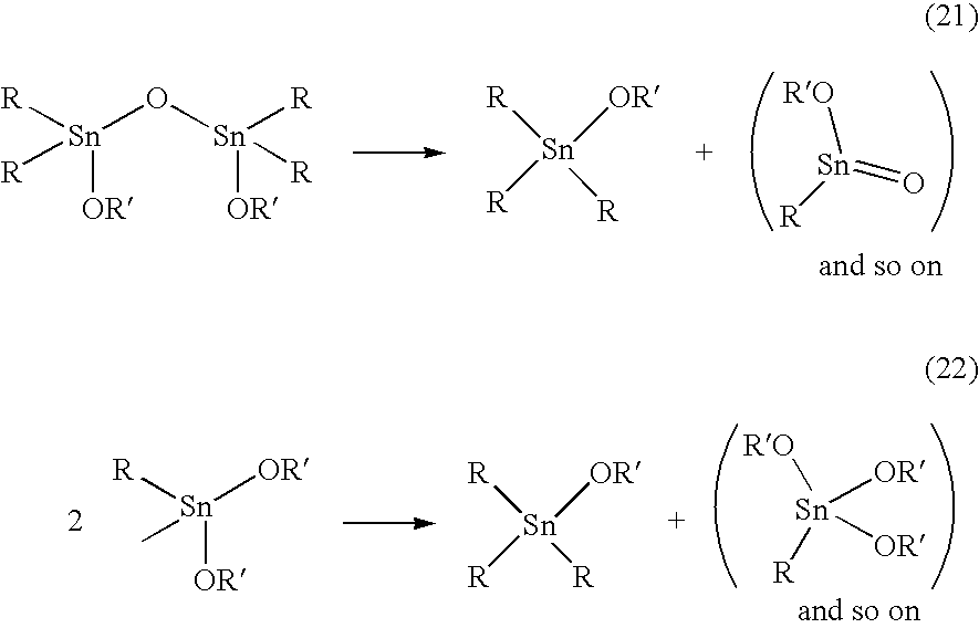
[RO][Sn](=O)[R].[Sn]([R])([OR])([R])[R].[Sn]([R])([R])(O[Sn]([R])([R])[OR])[OR].[RO][Sn]([OR])([R])[OR].[Sn]([OR])(C)([OR])[R].[Sn]([R])([OR])([R])[R]
